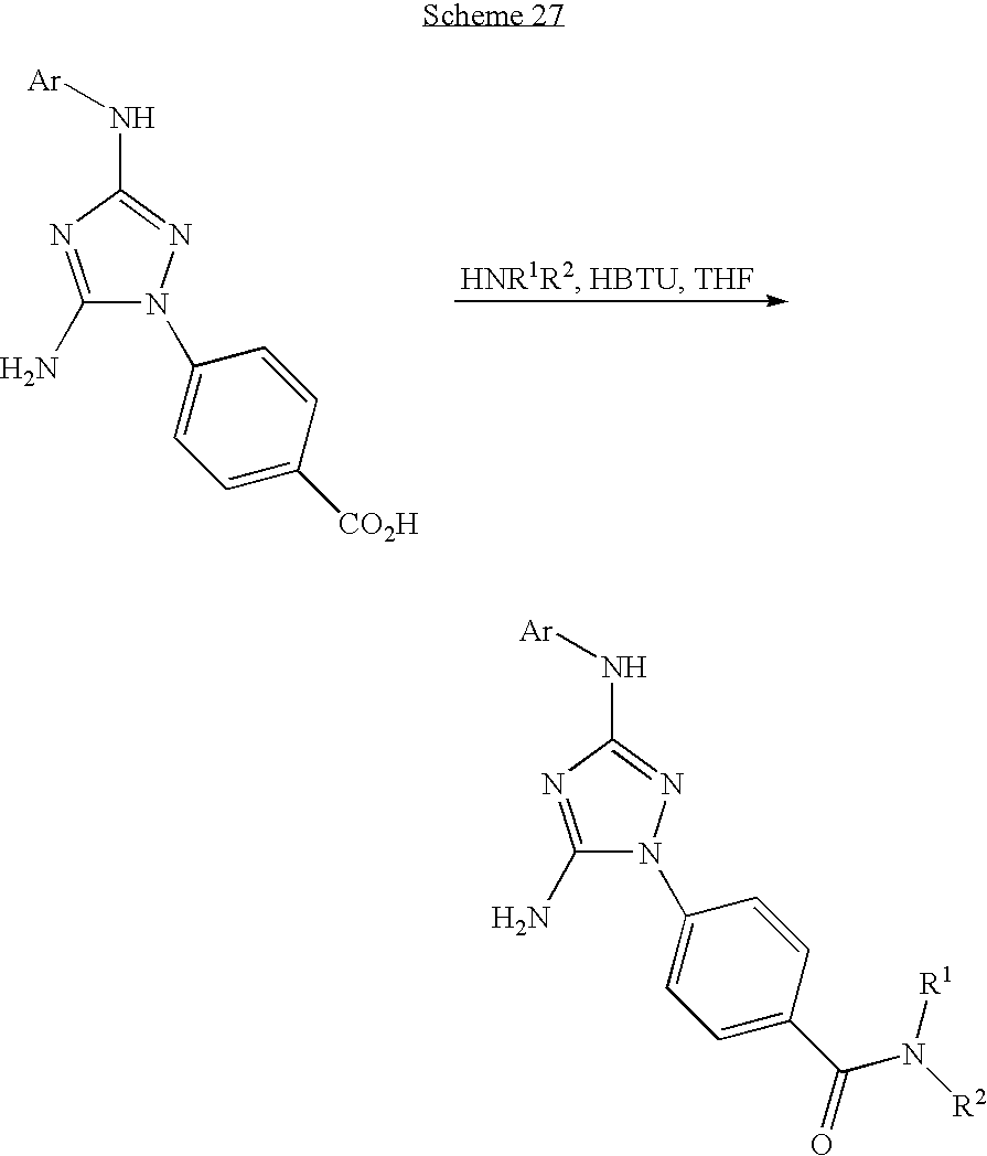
C1(N)=NC(N[Ar])=NN1C1=CC=C([CO2H])C=C1.C1(N)=NC(N[Ar])=NN1C1=CC=C(C(N([R2])[R1])=O)C=C1
